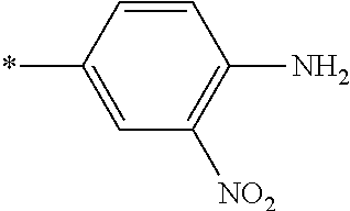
C1=C(*)C=CC(N)=C1[NO2]
